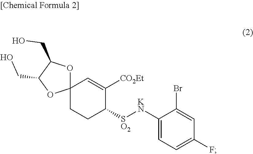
C1CC([SO2][KN]C2=CC=C(F)C=C2Br)C([CO2Et])=CC12OC(CO)C(CO)O2
